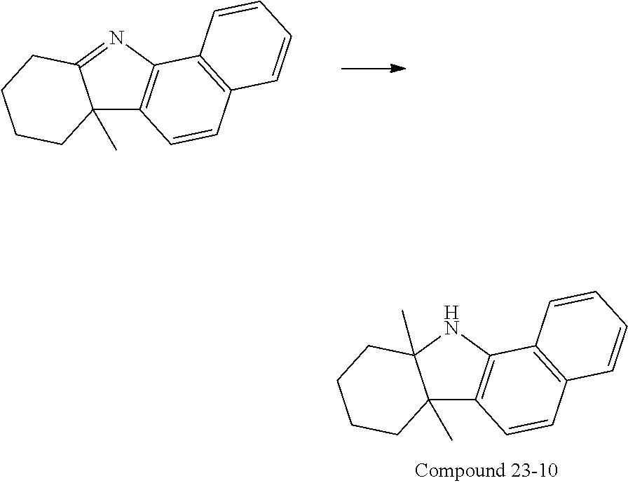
C12(C)C3=C(NC1(C)CCCC2)C1=C(C=C3)C=CC=C1.C12(C)C3=C(N=C1CCCC2)C1=C(C=C3)C=CC=C1
